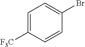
C1=C([F3C])C=CC(Br)=C1
